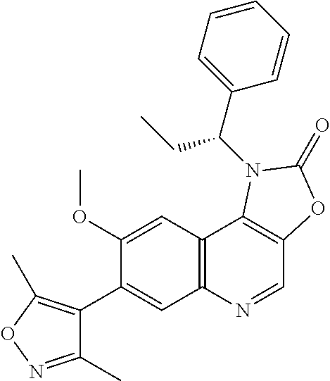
C1(C2=CC3=C(C=C2OC)C2=C(C=N3)OC(=O)N2C(C2=CC=CC=C2)CC)=C(C)ON=C1C
